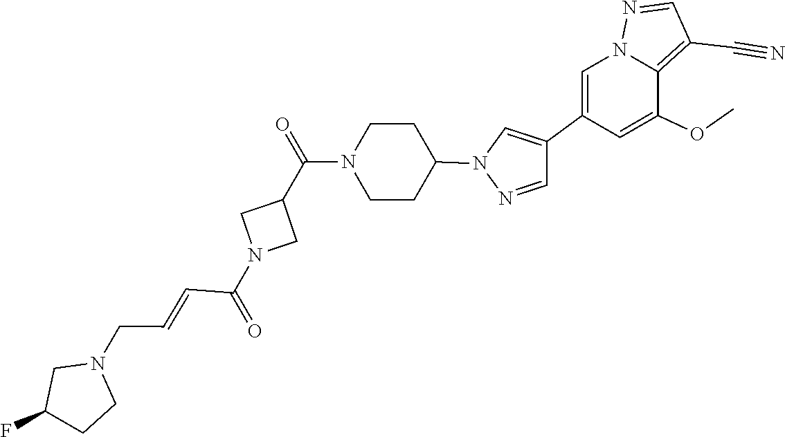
C(=CCN1CC(F)CC1)C(N1CC(C(=O)N2CCC(N3N=CC(C4=CN5N=CC(C#N)=C5C(OC)=C4)=C3)CC2)C1)=O
